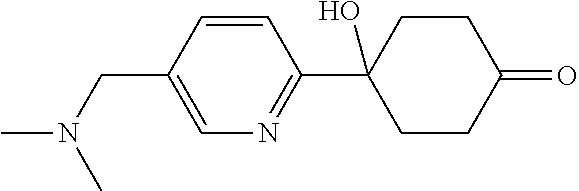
C1=CC(CN(C)C)=CN=C1C1(O)CCC(=O)CC1
